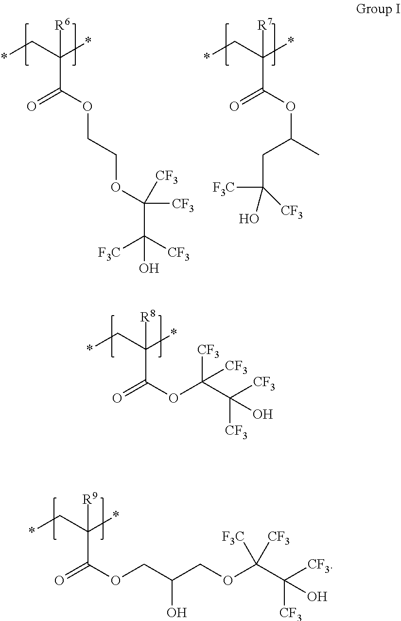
*CC([R6])(C(OCCOC([CF3])([CF3])C([CF3])([F3C])O)=O)*.*CC([R7])(C(OC(C)CC([F3C])(O)[CF3])=O)*.*CC([R8])(C(OC([CF3])(C([CF3])([CF3])O)[CF3])=O)*.*CC([R9])(C(OCC(O)COC(C([CF3])([CF3])O)([F3C])[CF3])=O)*
